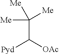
C(C([OAc])[Pyd])([Me])([Me])[Me]
